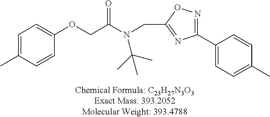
C1=C(C)C=CC(OCC(N(CC2=NC(C3=CC=C(C)C=C3)=NO2)C(C)(C)C)=O)=C1
